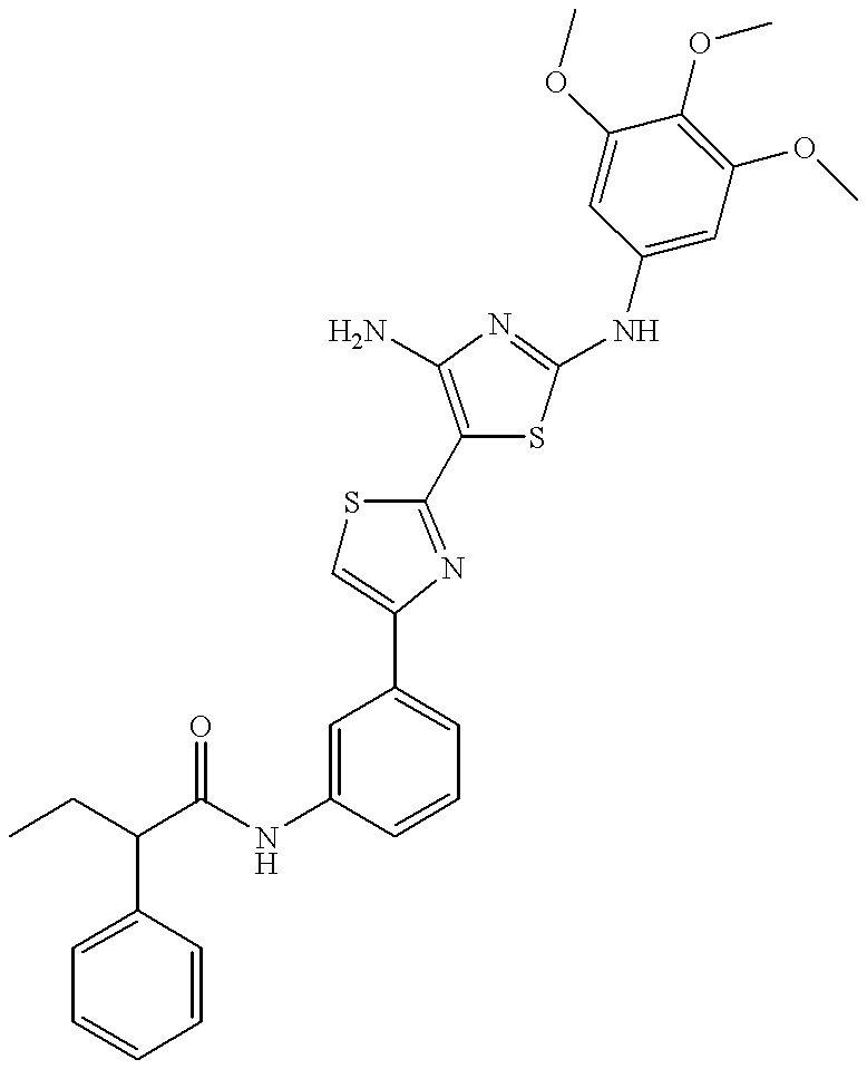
C(CC)(C(NC1=CC(C2=CSC(C3=C(N)N=C(NC4=CC(OC)=C(OC)C(OC)=C4)S3)=N2)=CC=C1)=O)C1=CC=CC=C1
